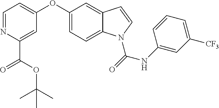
O(C1=CC=C2C(=C1)C=CN2C(=O)NC1=CC([CF3])=CC=C1)C1=CC=NC(C(=O)OC(C)(C)C)=C1
